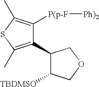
C1(C2=C(C)SC(C)=C2[P(p-F][Ph)2])C([TBDMSO])COC1
